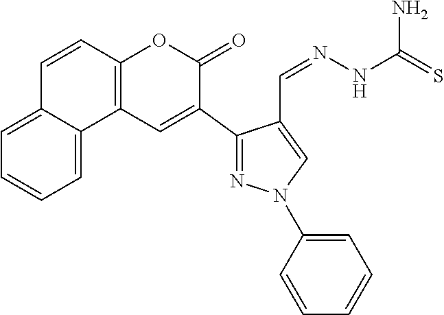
C1=C2C(=CC=C1)C=CC1=C2C=C(C2=NN(C3=CC=CC=C3)C=C2C=NNC(=S)N)C(=O)O1
